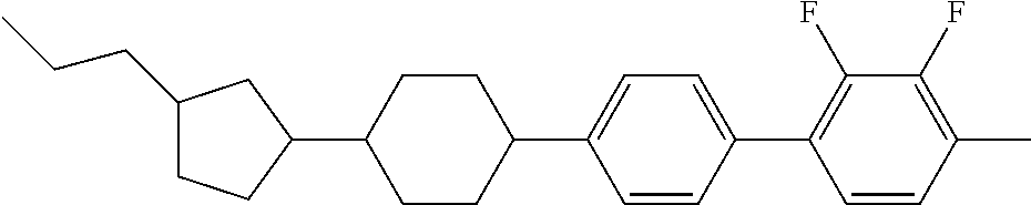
C1(CCC)CCC(C2CCC(C3=CC=C(C4=C(F)C(F)=C(C)C=C4)C=C3)CC2)C1
